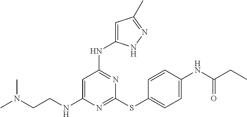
N1=C(SC2=CC=C(NC(CC)=O)C=C2)N=C(NC2=CC(C)=NN2)C=C1NCCN(C)C
